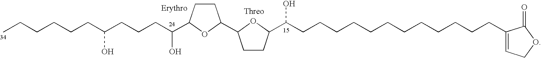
CCCCCCC(CCCC(O)C1CCC(C2CCC(C(CCCCCCCCCCCCC3=CCOC3=O)O)O2)O1)O
